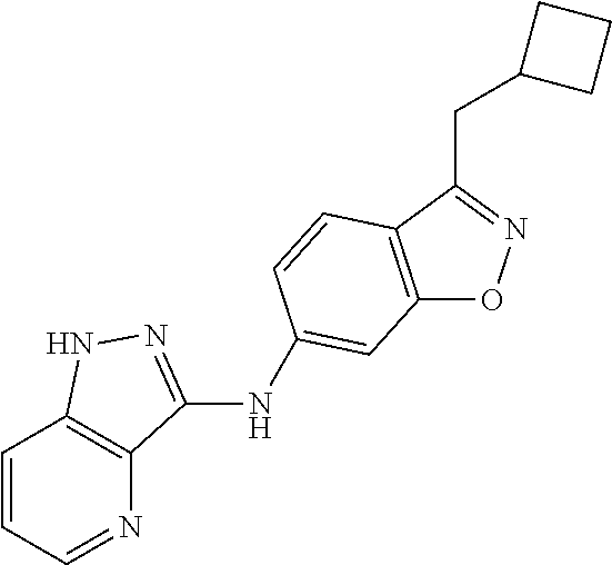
C12=C(C(CC3CCC3)=NO1)C=CC(NC1=NNC3=C1N=CC=C3)=C2
